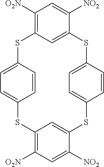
C1([O2N])=C2C=C(C([NO2])=C1)SC1=CC=C(C=C1)SC1=CC(=C([O2N])C=C1[NO2])SC1=CC=C(S2)C=C1
